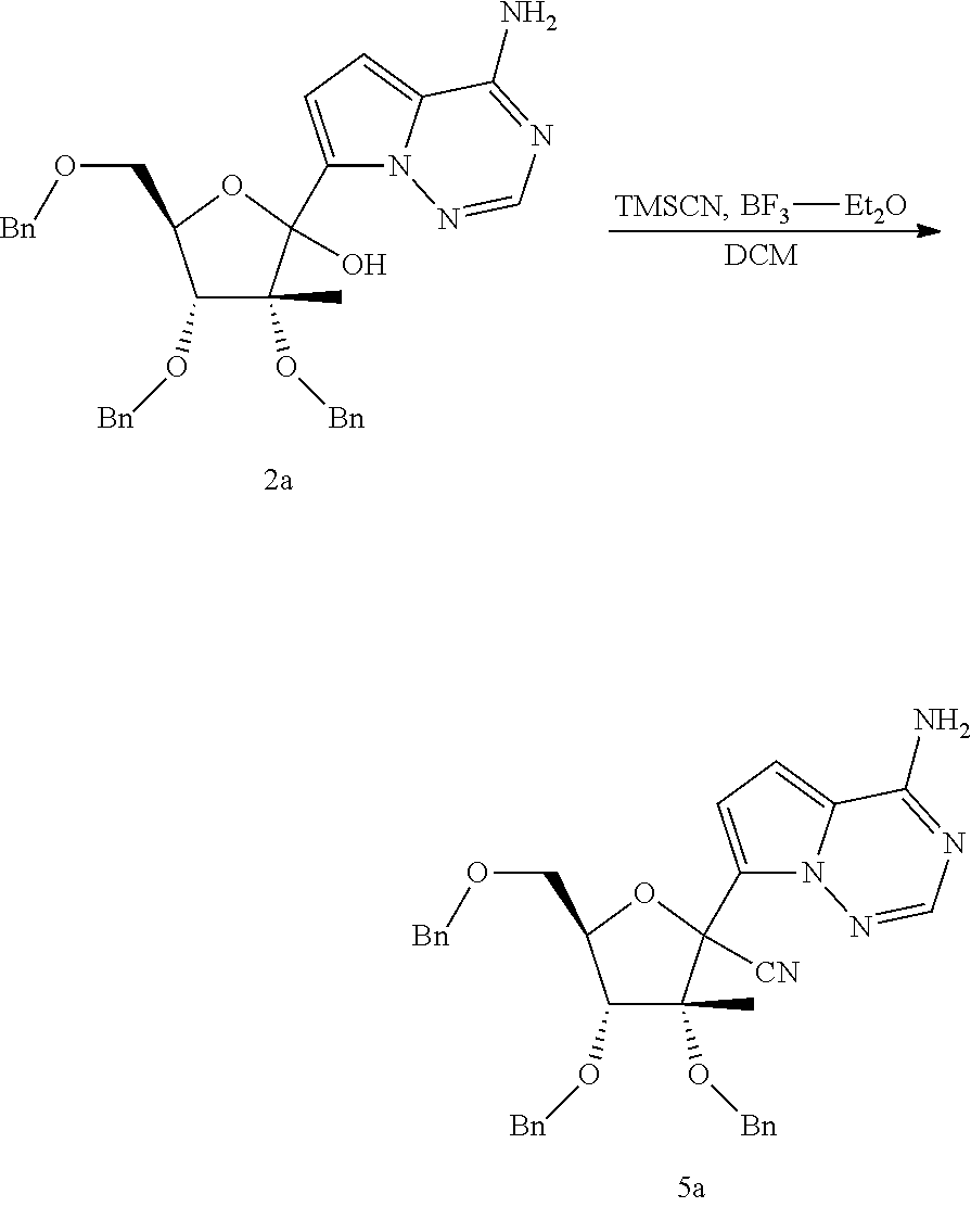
C1(O[Bn])C(C)(O[Bn])C(C2=CC=C3N2N=CN=C3N)([CN])OC1CO[Bn].C1(O[Bn])C(C)(O[Bn])C(C2=CC=C3N2N=CN=C3N)(O)OC1CO[Bn].[BF3][Et2O]
